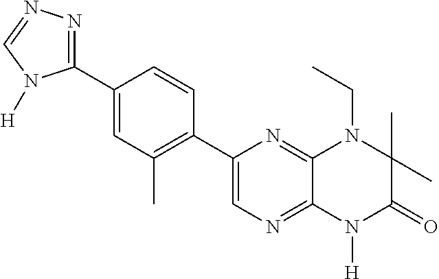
C1(C2=NN=CN2[H])=CC(C)=C(C2=CN=C3C(=N2)N(CC)C(C)(C)C(=O)N3[H])C=C1
